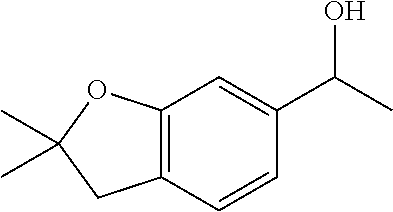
C12=C(C=CC(C(C)O)=C1)CC(C)(C)O2
